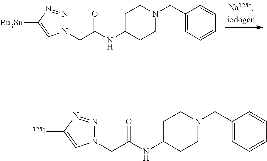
C(C(=O)NC1CCN(CC2=CC=CC=C2)CC1)N1N=NC([Bu3Sn])=C1.C(C(=O)NC1CCN(CC2=CC=CC=C2)CC1)N1N=NC([125I])=C1
